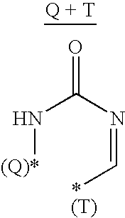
N([(Q)*])C(N=C[*(T)])=O
